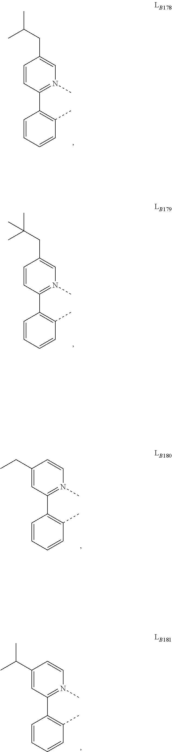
C1=CC=CC(C)=C1C1=N(C)C=C(CC(C)C)C=C1.C1=CC=CC(C)=C1C1=N(C)C=C(CC(C)(C)C)C=C1.C1=CC=CC(C)=C1C1=N(C)C=CC(CC)=C1.C1=CC=CC(C)=C1C1=N(C)C=CC(C(C)C)=C1
